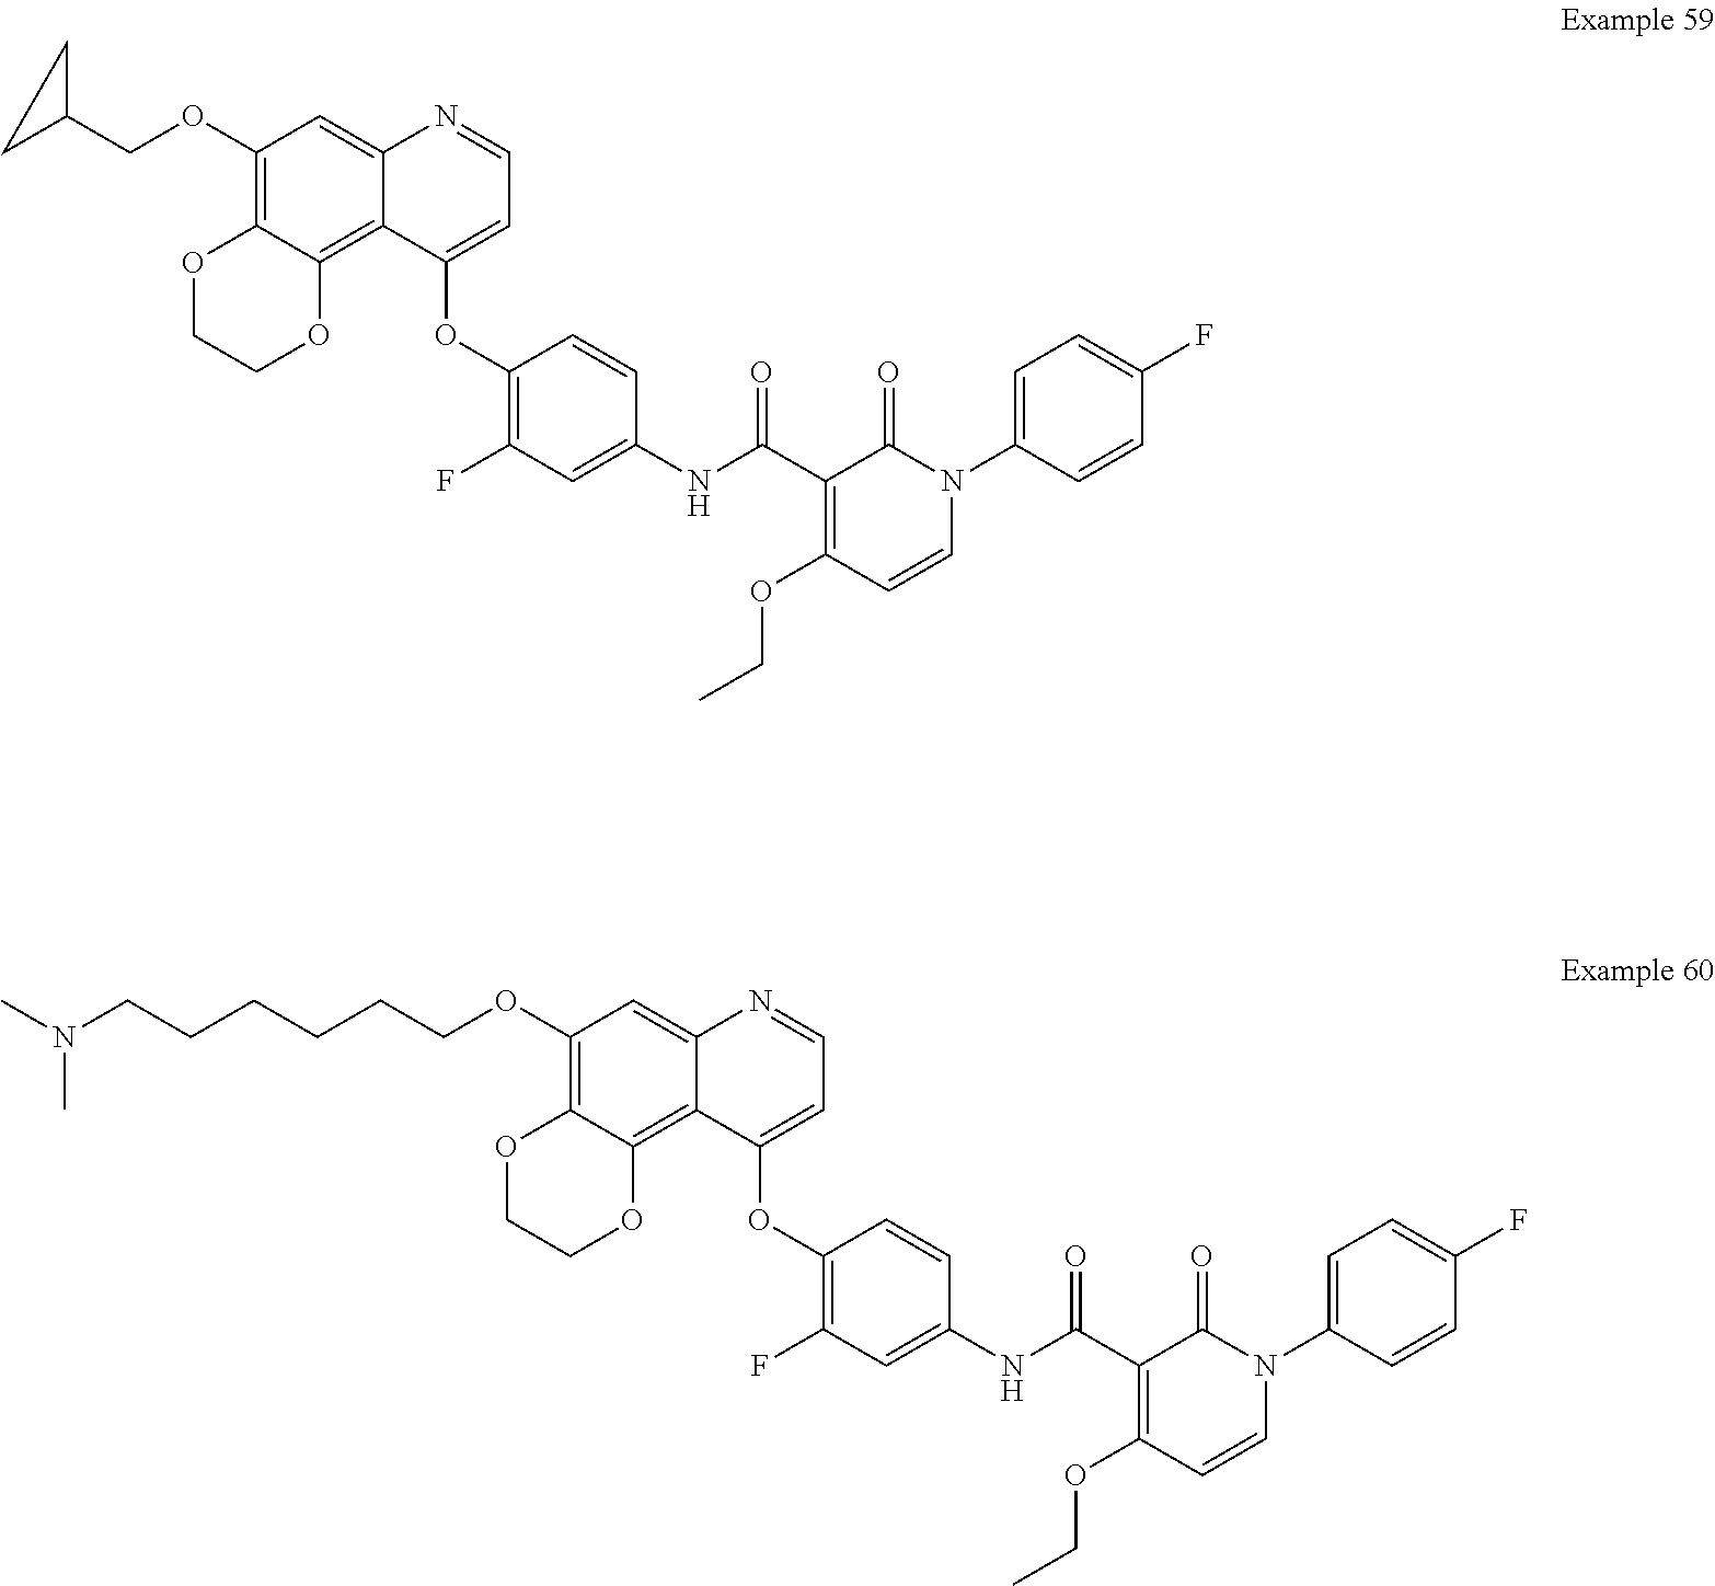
C(CCOC1=C2C(=C3C(=C1)N=CC=C3OC1=C(F)C=C(NC(C3=C(OCC)C=CN(C4=CC=C(F)C=C4)C3=O)=O)C=C1)OCCO2)CCCN(C)C.C1(COC2=C3C(=C4C(=C2)N=CC=C4OC2=C(F)C=C(NC(C4=C(OCC)C=CN(C5=CC=C(F)C=C5)C4=O)=O)C=C2)OCCO3)CC1
